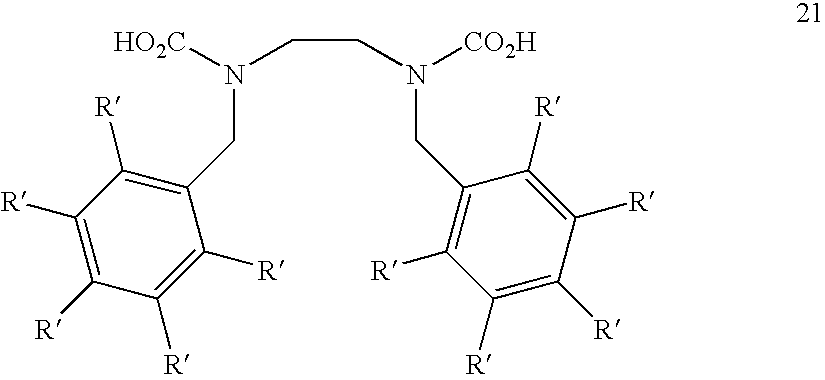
C1(CN(CCN([CO2H])CC2=C([R])C([R])=C([R])C([R])=C2[R])[HO2C])=C([R])C([R])=C([R])C([R])=C1[R]
